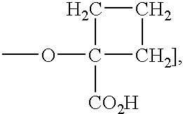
COC1([CO2H])[CH2]]CC1
